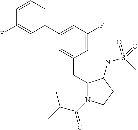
C1(C2=CC=CC(F)=C2)=CC(F)=CC(CC2N(C(C(C)C)=O)CCC2NS(C)(=O)=O)=C1
